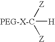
[PEG-X-C]([H])([Z])[Z]
